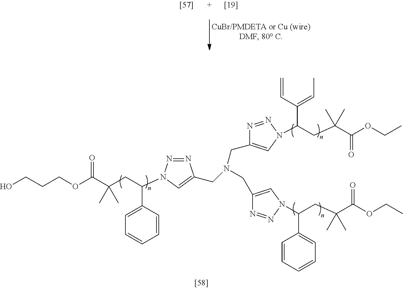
OCCCOC(C(CC(C1=CC=CC=C1)N1N=NC(CN(CC2=CN(C(CC(C(OCC)=O)(C)C)C(C=C)=CC)N=N2)CC2=CN(C(CC(C(OCC)=O)(C)C)C3=CC=CC=C3)N=N2)=C1)(C)C)=O
